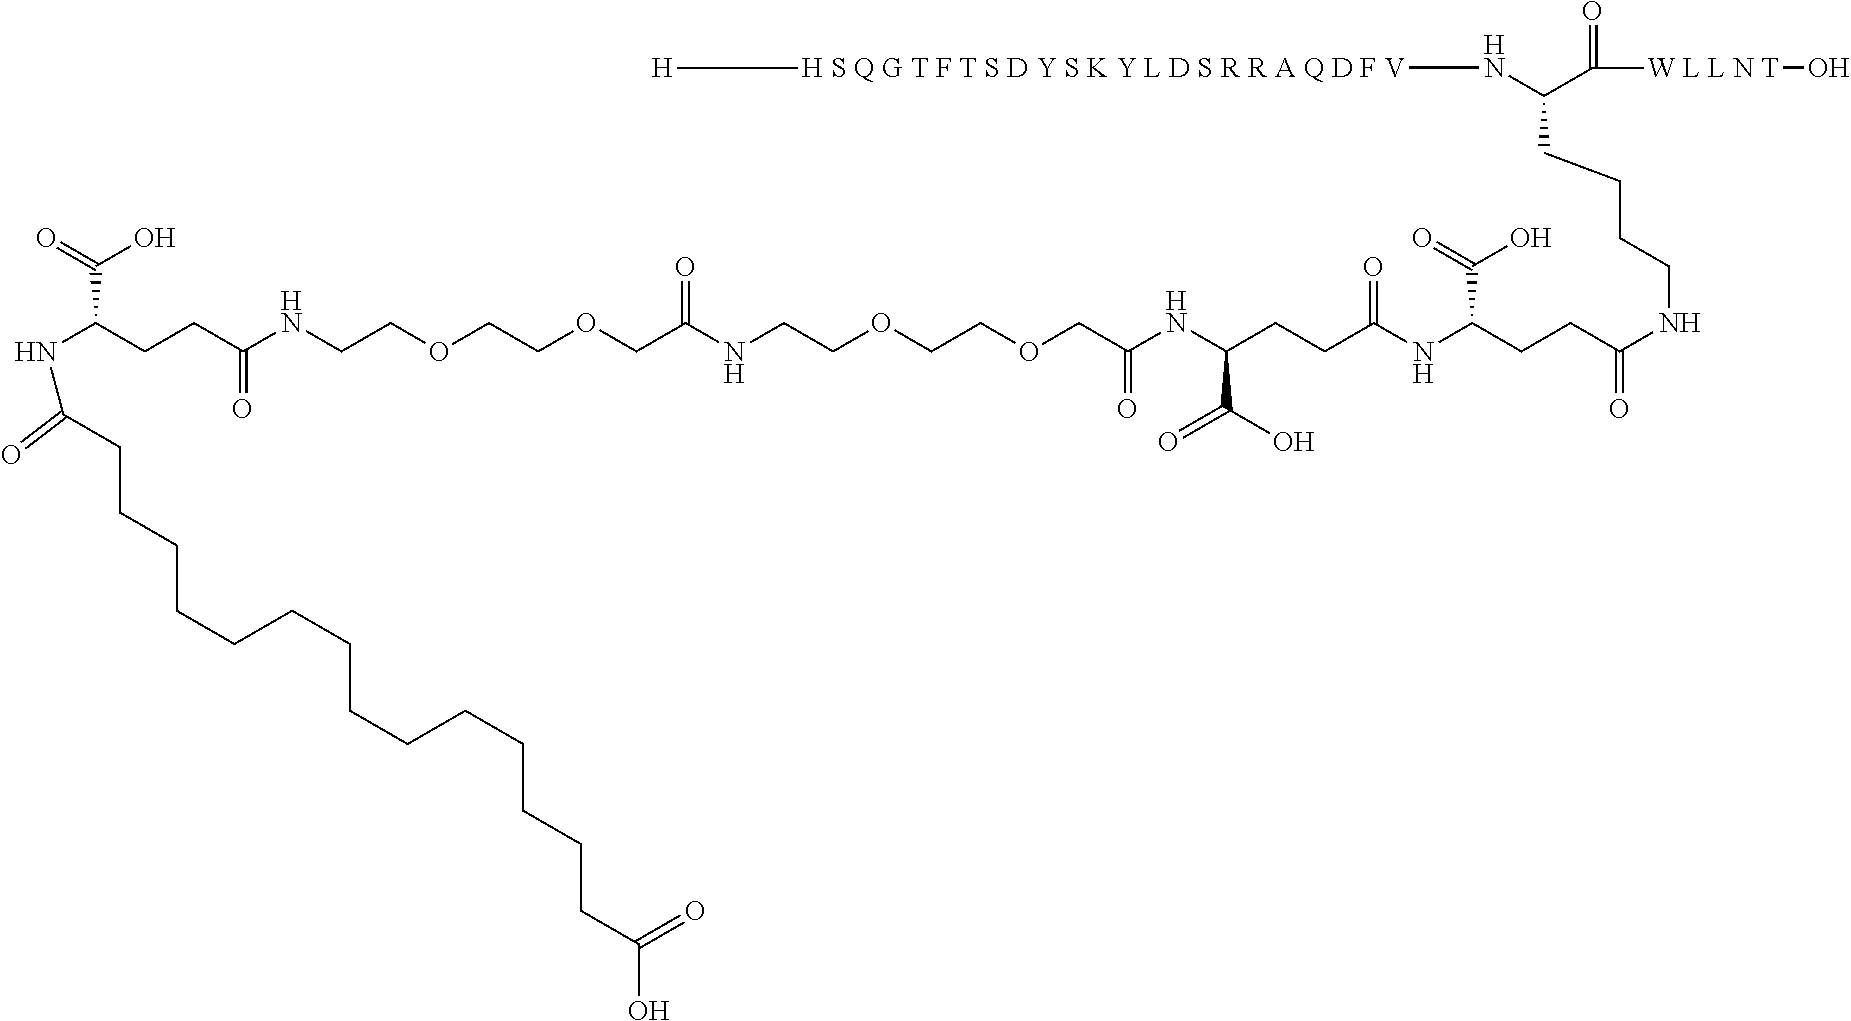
N(C(CCC(NCCOCCOCC(NCCOCCOCC(NC(CCC(NC(CCC(NCCCCC(C([W L L N T]O)=O)N[H S Q G T F T S D Y S K Y L D S R R A Q D F V][H])=O)C(=O)O)=O)C(=O)O)=O)=O)=O)C(=O)O)C(CCCCCCCCCCCCCCC(O)=O)=O
